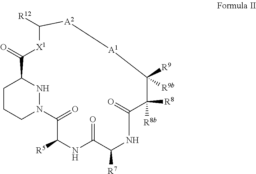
C1CCN2NC1C(=O)[X1]C([R12])[A2][A1]C([R9])([R9b])C([R8])([R8b])C(=O)NC([R7])C(=O)NC([R5])C2=O
